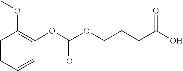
C1=CC=CC(OC(OCCCC(O)=O)=O)=C1OC
